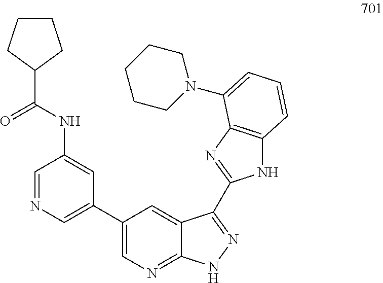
C1=NC=C(C2=CN=C3C(=C2)C(C2=NC4=C(N2)C=CC=C4N2CCCCC2)=NN3)C=C1NC(C1CCCC1)=O
